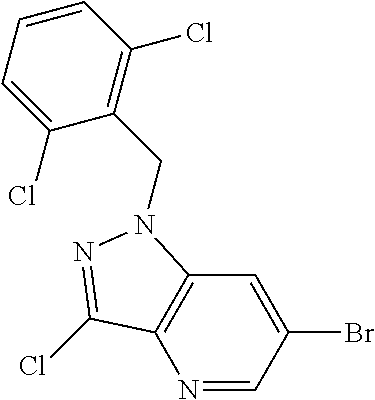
N1=CC(Br)=CC2=C1C(Cl)=NN2CC1=C(Cl)C=CC=C1Cl
